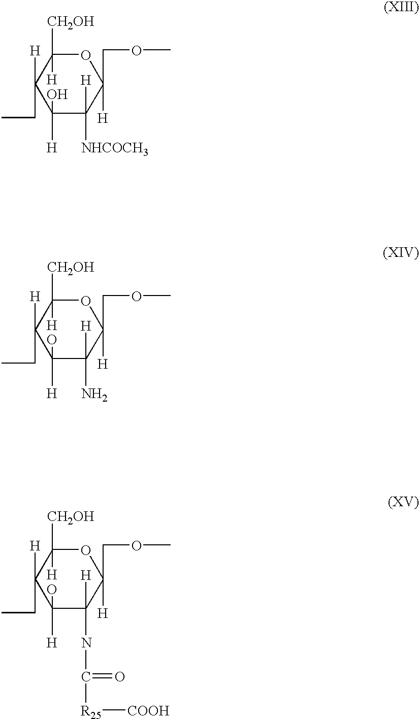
O1C([CH2OH])([H])C(CC)([H])C([H])(O)C([H])([NHCOCH3])C1(COC)[H].O1C([CH2OH])([H])C(CC)([H])C([H])(O)C([H])(N)C1(COC)[H].O1C([CH2OH])([H])C(CC)([H])C([H])(O)C([H])(NC([R25][COOH])=O)C1(COC)[H]
